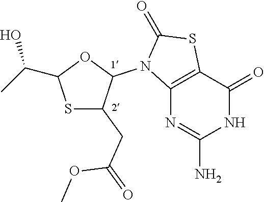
S1C(CC(=O)OC)C(N2C3=C(SC2=O)C(=O)NC(N)=N3)OC1C(C)O
